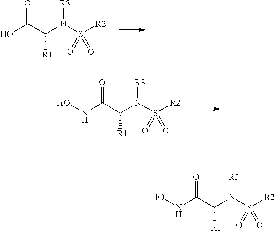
N(C(C(N(S([R2])(=O)=O)[R3])[R1])=O)O.OC(C(N(S([R2])(=O)=O)[R3])[R1])=O.N(C(C(N(S([R2])(=O)=O)[R3])[R1])=O)[TrO]
